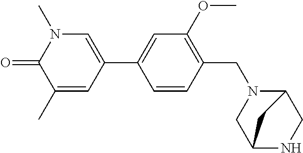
C1=CC(CN2C3CNC(C2)C3)=C(OC)C=C1C1=CN(C)C(=O)C(C)=C1
